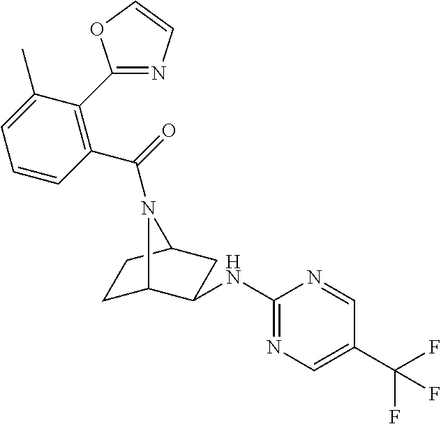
C1(NC2C3CCC(C2)N3C(=O)C2=C(C3=NC=CO3)C(C)=CC=C2)=NC=C(C(F)(F)F)C=N1
